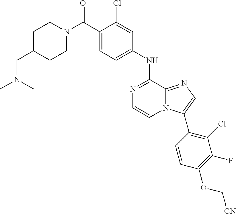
C1(NC2=NC=CN3C2=NC=C3C2=C(Cl)C(F)=C(OC[CN])C=C2)=CC=C(C(N2CCC(CN(C)C)CC2)=O)C(Cl)=C1
